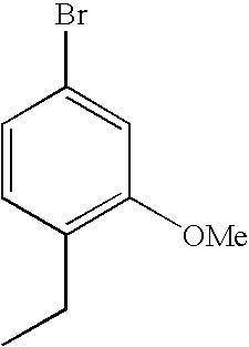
C1=CC(CC)=C([OMe])C=C1Br
